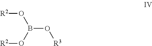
O(B(O[R2])O[R2])[R3]
